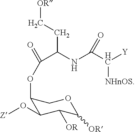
C1(OC(=O)C(NC(C([Y])[NHnOS])=O)CC[OR])C(O[Z])C([OR])C([OR])OC1
